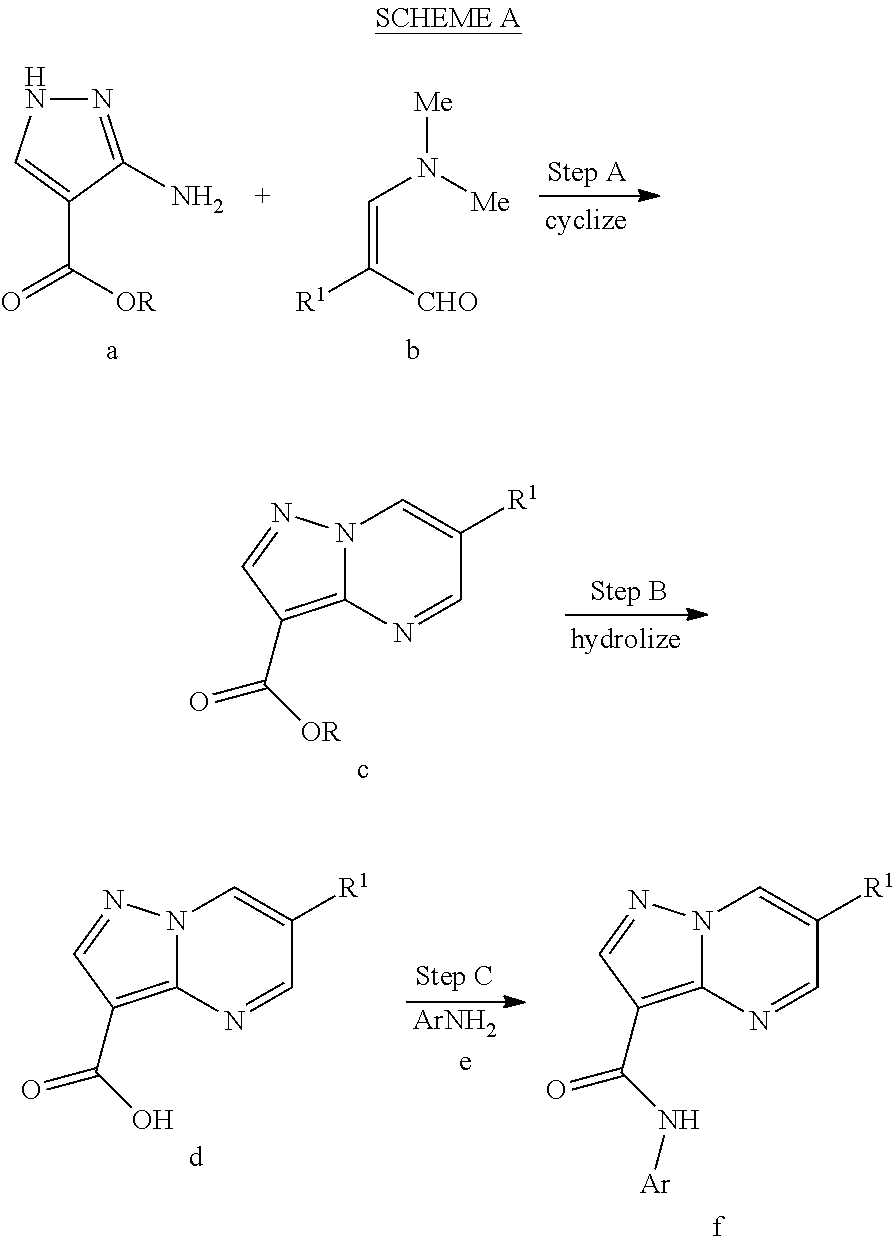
N1=C(N)C(C([OR])=O)=CN1.C(=C([CHO])[R1])N([Me])[Me].C(=O)([OR])C1=C2N(N=C1)C=C([R1])C=N2.[ArNH2].C(=O)(O)C1=C2N(N=C1)C=C([R1])C=N2.C(=O)(N[Ar])C1=C2N(N=C1)C=C([R1])C=N2
